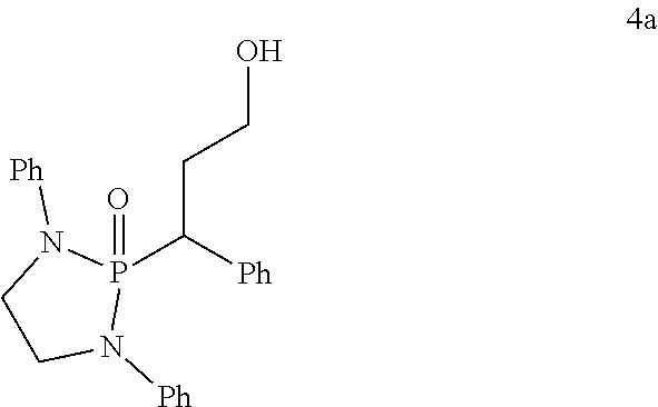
P1(C([Ph])CCO)(=O)N([Ph])CCN1[Ph]
